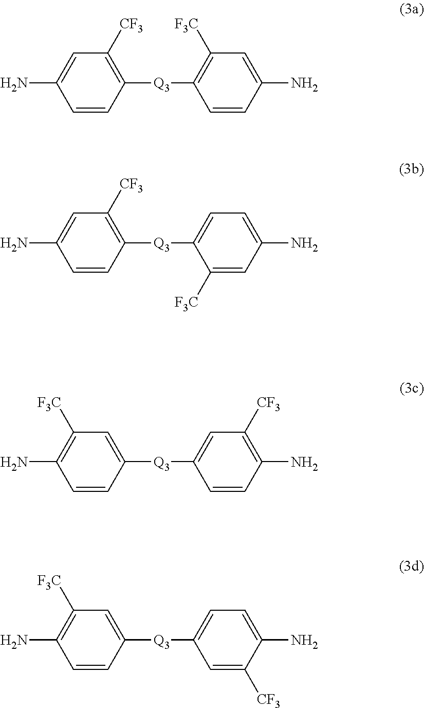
C1=CC([Q3]C2=C([F3C])C=C(N)C=C2)=C([CF3])C=C1N.C1=CC([Q3]C2=CC=C(N)C=C2[F3C])=C([CF3])C=C1N.C1=CC([Q3]C2=CC([CF3])=C(N)C=C2)=CC([F3C])=C1N.C1=CC([Q3]C2=CC=C(N)C([CF3])=C2)=CC([F3C])=C1N
